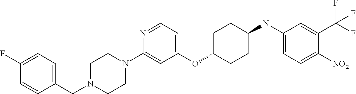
C1(OC2CCC(NC3=CC=C([NO2])C(C(F)(F)F)=C3)CC2)=CC=NC(N2CCN(CC3=CC=C(F)C=C3)CC2)=C1
